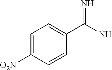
C1(C(N)=N)=CC=C([O2N])C=C1
